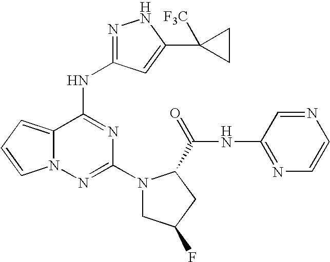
C12=CC=CN1N=C(N1CC(F)CC1C(=O)NC1=NC=CN=C1)N=C2NC1=NNC(C2([F3C])CC2)=C1
